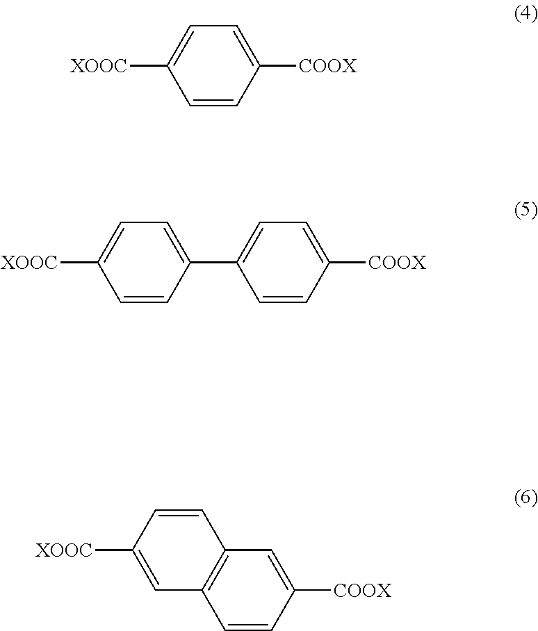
C1=C([XOOC])C=CC([COOX])=C1.C1=C([XOOC])C=CC(C2=CC=C([COOX])C=C2)=C1.C1=CC([XOOC])=CC2=C1C=C([COOX])C=C2
